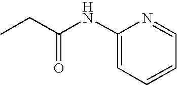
C1(NC(CC)=O)=CC=CC=N1
